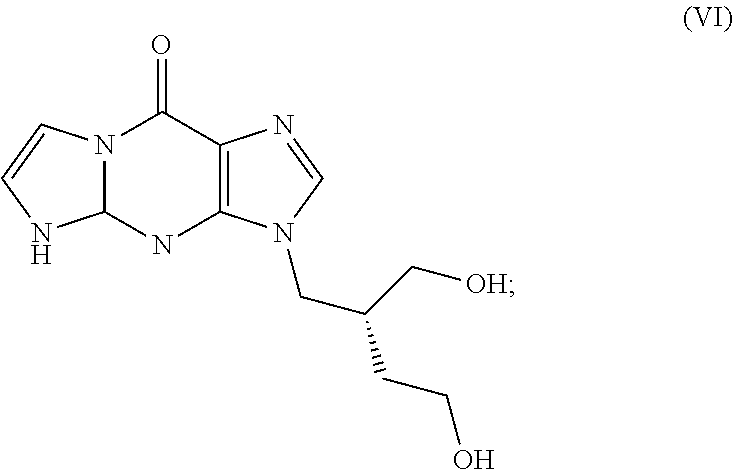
N12C(NC3=C(C1=O)N=CN3CC(C[OH])CCO)NC=C2
